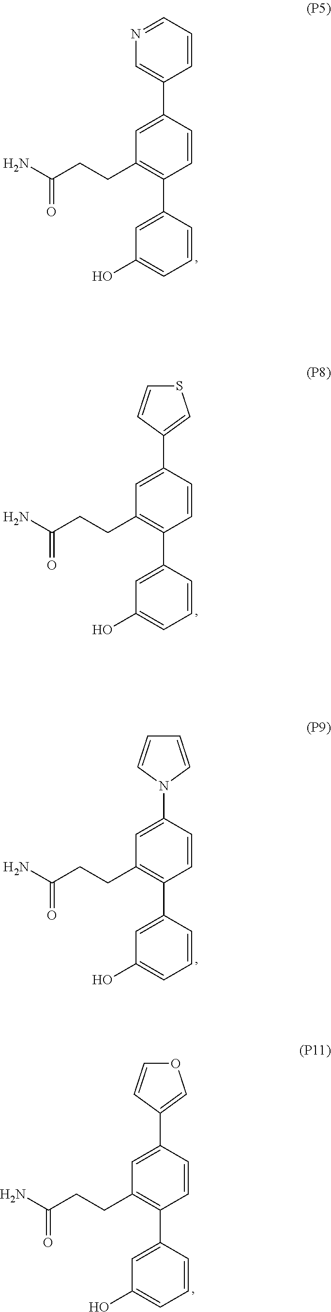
C1=CC(C2=C(CCC(N)=O)C=C(C3=CN=CC=C3)C=C2)=CC(O)=C1.C1=CC(C2=C(CCC(N)=O)C=C(C3=CSC=C3)C=C2)=CC(O)=C1.C1=CC(C2=C(CCC(N)=O)C=C(N3C=CC=C3)C=C2)=CC(O)=C1.C1=CC(C2=C(CCC(N)=O)C=C(C3=COC=C3)C=C2)=CC(O)=C1
